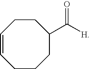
C1=CCCCC(C([H])=O)CC1
